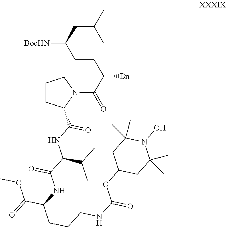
C(C(C)C)C([BocHN])C=CC(C(N1CCCC1C(=O)NC(C(C)C)C(NC(CCCNC(=O)OC1CC(C)(C)N(O)C(C)(C)C1)C(=O)OC)=O)=O)[Bn]
